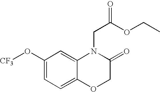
C1(O[CF3])=CC=C2C(=C1)N(CC(OCC)=O)C(=O)CO2
